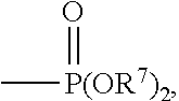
C[P(OR7)2]=O
